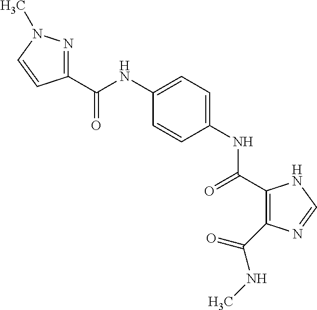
C(NC1=CC=C(NC(=O)C2=C(C(NC)=O)N=CN2)C=C1)(=O)C1=NN(C)C=C1
